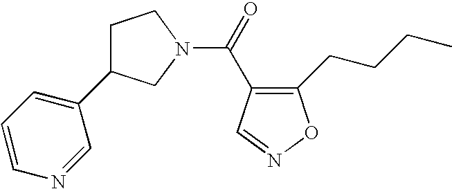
C1=CC=C(C2CCN(C(=O)C3=C(CCCC)ON=C3)C2)C=N1
